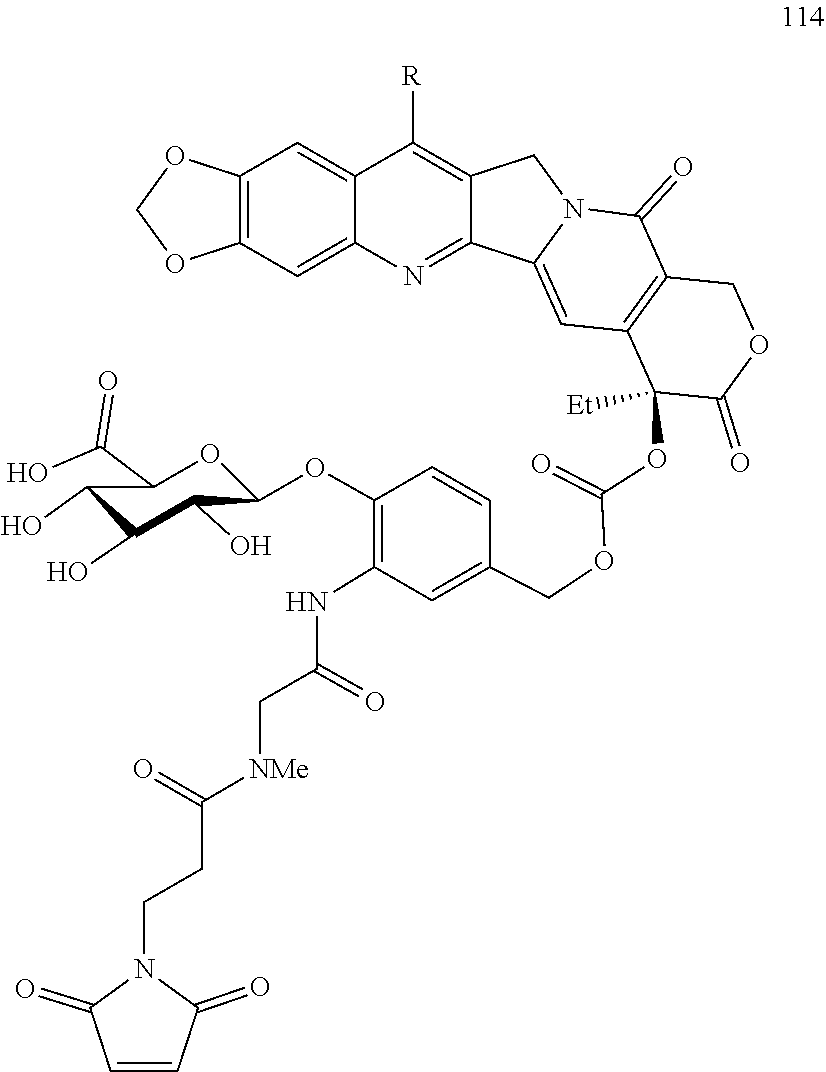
C1(O)C(O)C(O)C(OC2=C(NC(C[NMe]C(CCN3C(=O)C=CC3=O)=O)=O)C=C(COC(=O)OC3([Et])C4=C(C(=O)N5C(=C4)C4=NC6=CC7=C(OCO7)C=C6C([R])=C4C5)COC3=O)C=C2)OC1C(O)=O
